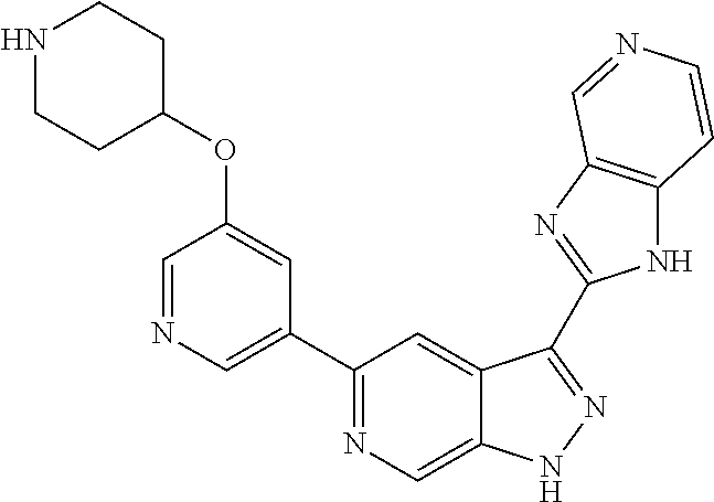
C1(C2=NC=C3C(=C2)C(C2=NC4=C(N2)C=CN=C4)=NN3)=CN=CC(OC2CCNCC2)=C1
